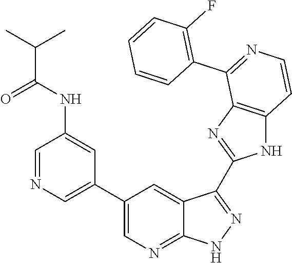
C1=NC=C(C2=CN=C3C(=C2)C(C2=NC4=C(N2)C=CN=C4C2=C(F)C=CC=C2)=NN3)C=C1NC(C(C)C)=O
